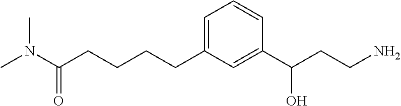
C1(CCCCC(N(C)C)=O)=CC=CC(C(CCN)O)=C1
